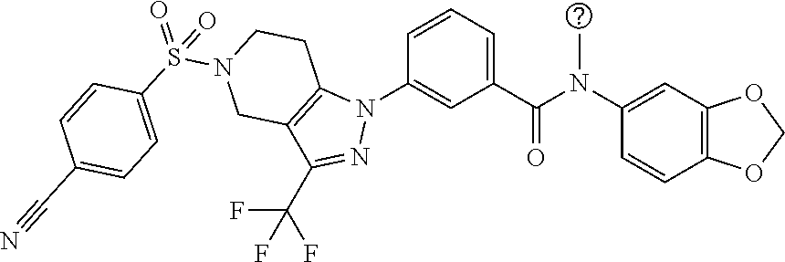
C1(N(C(C2=CC=CC(N3C4=C(C(C(F)(F)F)=N3)CN(S(C3=CC=C(C#N)C=C3)(=O)=O)CC4)=C2)=O)C)=CC2=C(C=C1)OCO2
